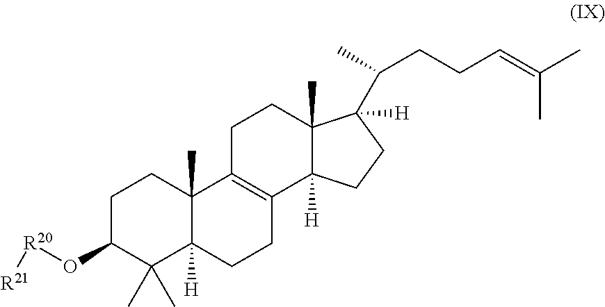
C1C(O[R20][R21])C(C)(C)C2([H])C(C)(C1)C1=C(CC2)C2([H])C(C)(CC1)C([H])(C(C)CCC=C(C)C)CC2
